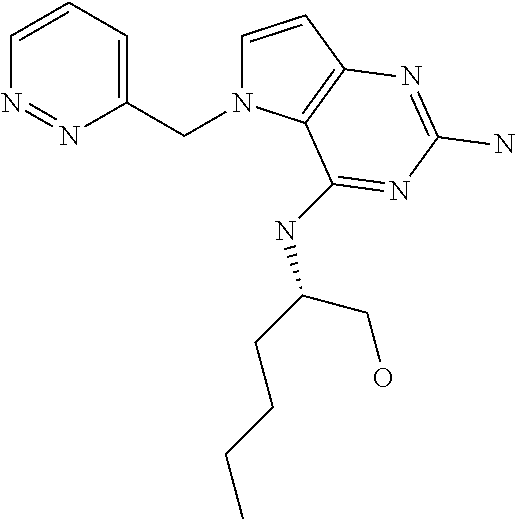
C1=CC2=C(C(NC(CO)CCCC)=NC(N)=N2)N1CC1=CC=CN=N1
